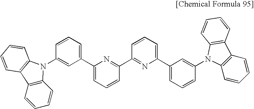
C12=C(C=CC=C1)C1=C(N2C2=CC(C3=CC=CC(C4=NC(C5=CC=CC(N6C7=C(C=CC=C7)C7=C6C=CC=C7)=C5)=CC=C4)=N3)=CC=C2)C=CC=C1
